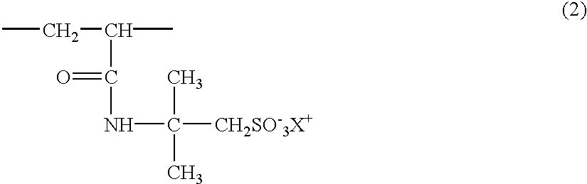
CCC(C)C(NC([CH2SO-3X+])(C)C)=O
